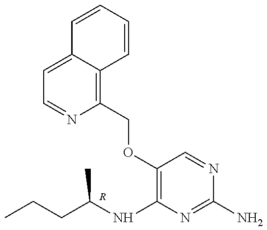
[R].C1=NC(COC2=C(NC(CCC)C)N=C(N)N=C2)=C2C(=C1)C=CC=C2
